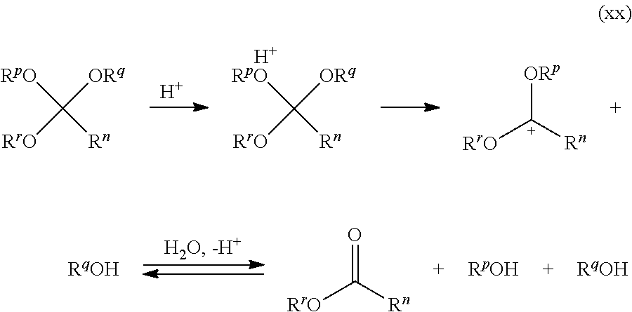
[H].[RpO]C([Rn])([RrO])[ORq].[H].[RpO]C([Rn])([RrO])[ORq].[RrO][C+]([Rn])[ORp].[RrO]C([Rn])=O
